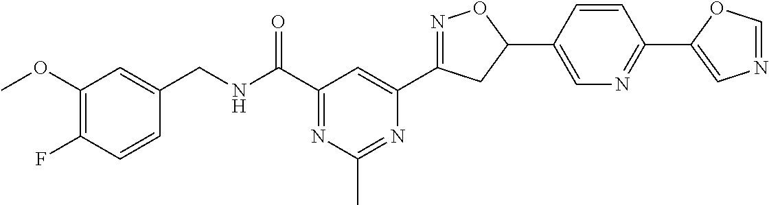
C1=CC(F)=C(OC)C=C1CNC(C1=NC(C)=NC(C2=NOC(C3=CN=C(C4=CN=CO4)C=C3)C2)=C1)=O
